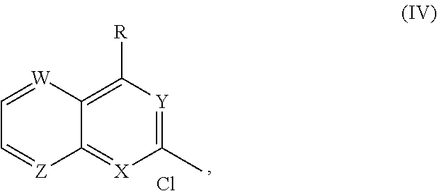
C1(C)=[Y]C([R])=C2C(=[X]1)[Z]=CC=[W]2.Cl
